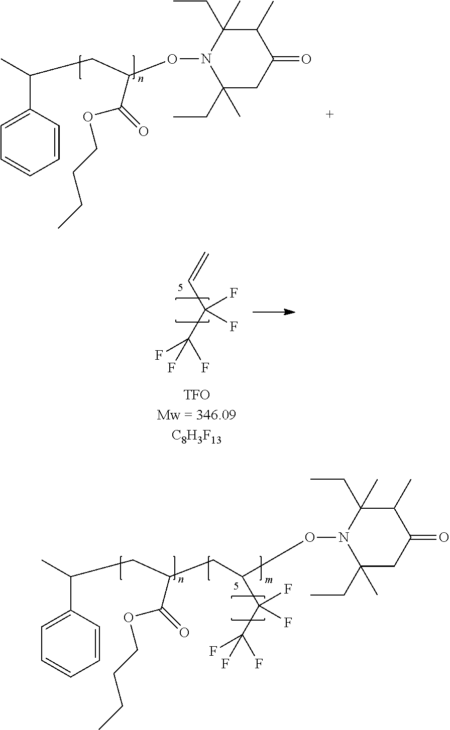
O(N1C(CC)(C)CC(=O)C(C)C1(C)CC)C(CC(C)C1=CC=CC=C1)C(=O)OCCCC.C=CC(C(F)(F)F)(F)F.O(N1C(CC)(C)CC(=O)C(C)C1(C)CC)C(C(C(F)(F)F)(F)F)CC(CC(C)C1=CC=CC=C1)C(=O)OCCCC
